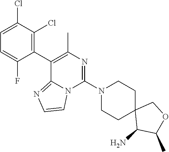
C1(C2=C(C)N=C(N3CCC4(CC3)C(N)C(C)OC4)N3C2=NC=C3)=C(Cl)C(Cl)=CC=C1F
